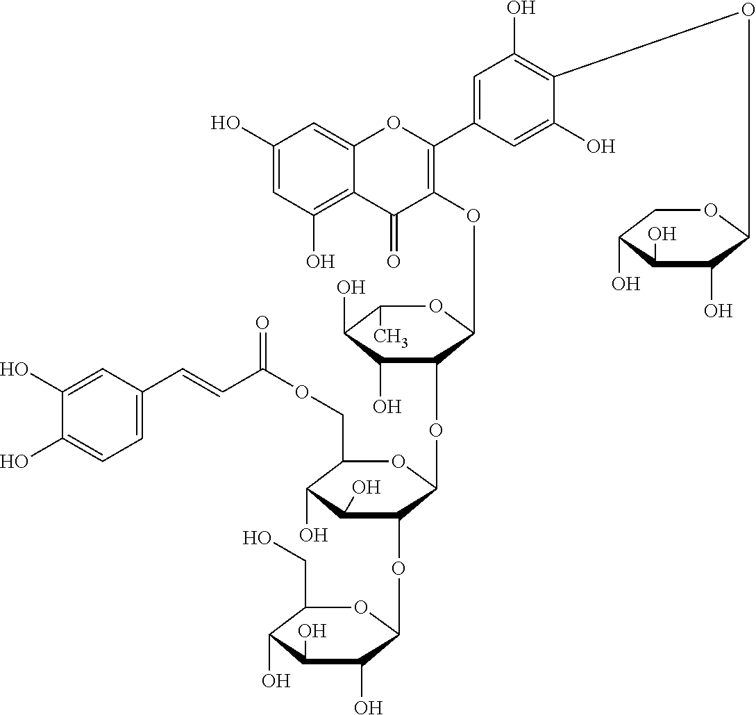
C1(O)=CC(O)=C2C(=C1)OC(C1=CC(O)=C(OC3C(O)C(O)C(O)CO3)C(O)=C1)=C(OC1C(OC3C(OC4C(O)C(O)C(O)C(CO)O4)C(O)C(O)C(COC(C=CC4=CC=C(O)C(O)=C4)=O)O3)C(O)C(O)C(C)O1)C2=O
